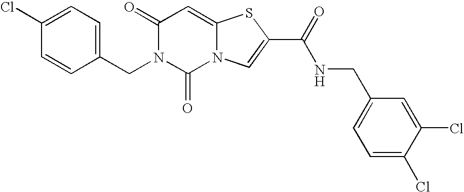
C1(=O)N(CC2=CC=C(Cl)C=C2)C(=O)N2C(=C1)SC(C(=O)NCC1=CC=C(Cl)C(Cl)=C1)=C2
